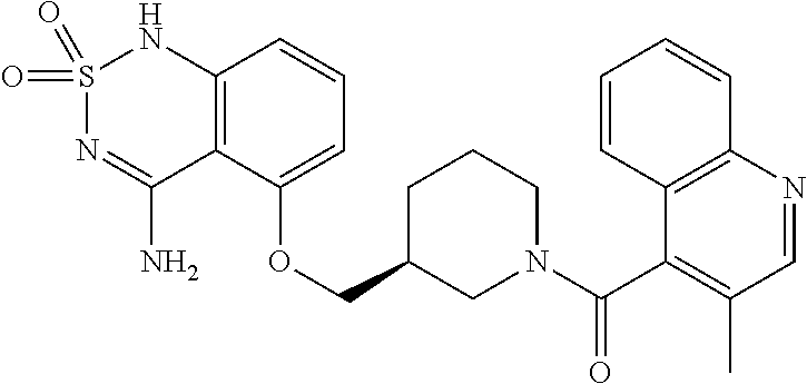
C12=C(C(OCC3CN(C(C4=C(C)C=NC5=C4C=CC=C5)=O)CCC3)=CC=C1)C(N)=NS(=O)(=O)N2
